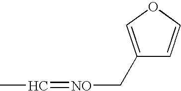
C(C)=[NO]CC1=COC=C1
